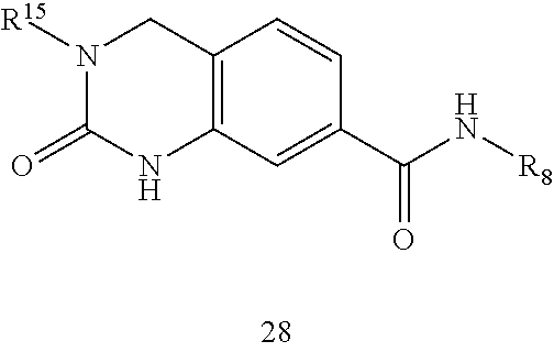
C12=C(C=C(C(N[R8])=O)C=C1)NC(=O)N([R15])C2
